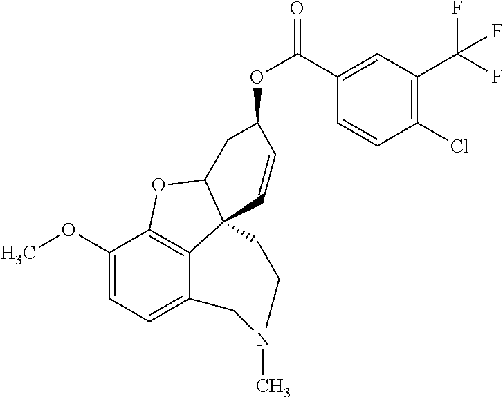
C1(OC)=CC=C2C3=C1OC1C3(C=CC(OC(=O)C3=CC(C(F)(F)F)=C(Cl)C=C3)C1)CCN(C)C2
